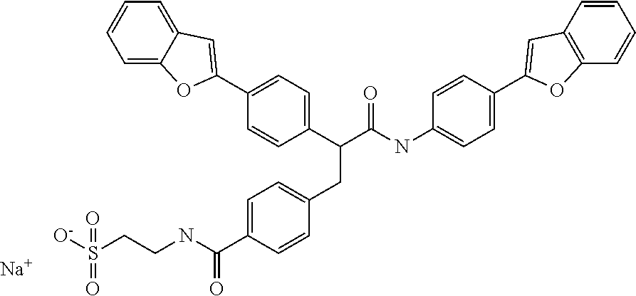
[Na].C1(C(C(NC2=CC=C(C3=CC4=C(C=CC=C4)O3)C=C2)=O)CC2=CC=C(C(NCCS([O-])(=O)=O)=O)C=C2)=CC=C(C2=CC3=CC=CC=C3O2)C=C1
